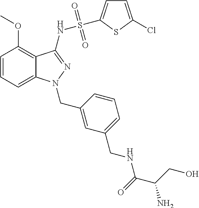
C1=CC=C2C(=C1OC)C(NS(=O)(=O)C1=CC=C(Cl)S1)=NN2CC1=CC(CNC(C(CO)N)=O)=CC=C1
